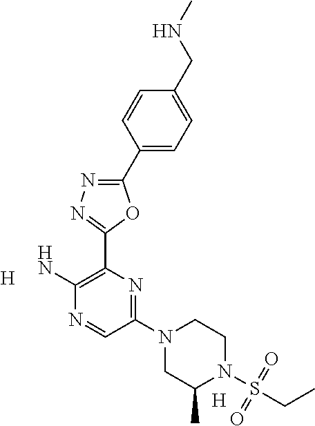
[H].C1(N2CC(C)N(S(=O)(=O)CC)CC2)=NC(C2=NN=C(C3=CC=C(CNC)C=C3)O2)=C(N)N=C1.[H]
